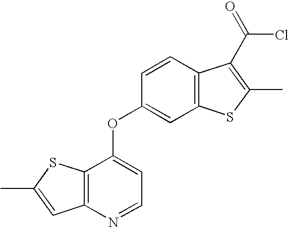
CC1=CC2=C(S1)C(OC1=CC3=C(C=C1)C(C(=O)Cl)=C(C)S3)=CC=N2
